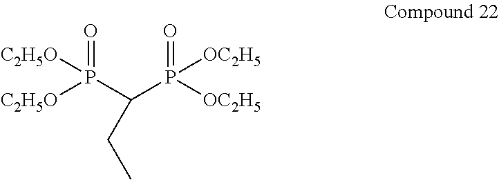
[C2H5O]P(C(P([OC2H5])([OC2H5])=O)CC)([C2H5O])=O
